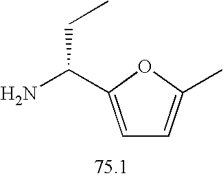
C1=C(C(N)CC)OC(C)=C1
